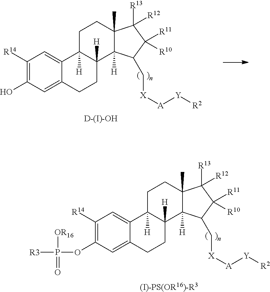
C1([R14])=C(O)C=C2C(=C1)C1([H])C([H])(CC2)C2([H])C(C)(CC1)C([R13])([R12])C([R11])([R10])C2C[X][A][Y][R2].[D-(I)-OH].C1([R14])=C(OP([OR16])(=O)[R3])C=C2C(=C1)C1([H])C([H])(CC2)C2([H])C(C)(CC1)C([R13])([R12])C([R11])([R10])C2C[X][A][Y][R2].[(I)-PS(OR16)-R3]
